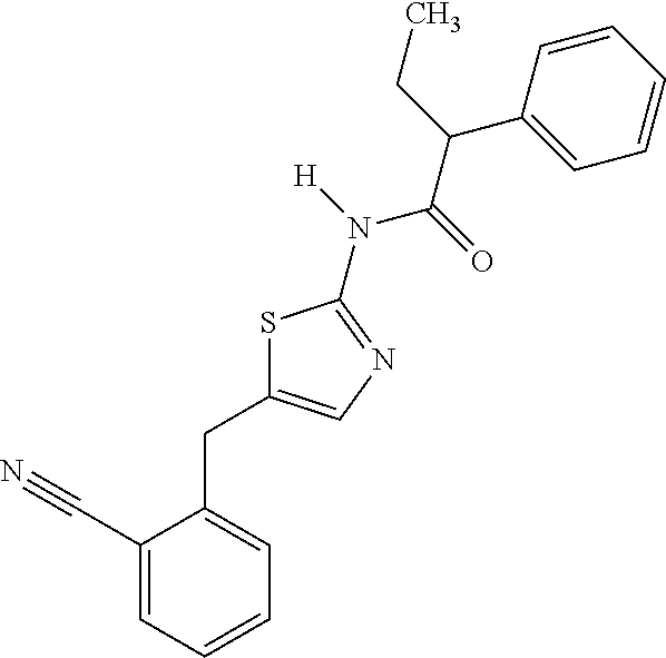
C1(C#N)=CC=CC=C1CC1=CN=C(N(C(C(CC)C2=CC=CC=C2)=O)[H])S1
